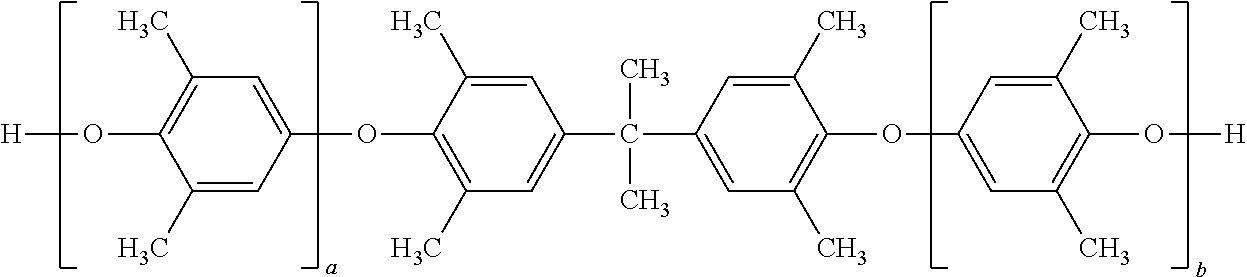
O(C1=C(C)C=C(OC2=C(C)C=C(C(C)(C)C3=CC(C)=C(OC4=CC(C)=C(O[H])C(C)=C4)C(C)=C3)C=C2C)C=C1C)[H]
